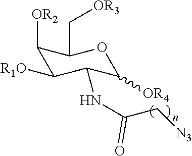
C1([OR2])C([R1O])C(NC(C[N3])=O)C([OR4])OC1C[OR3]
